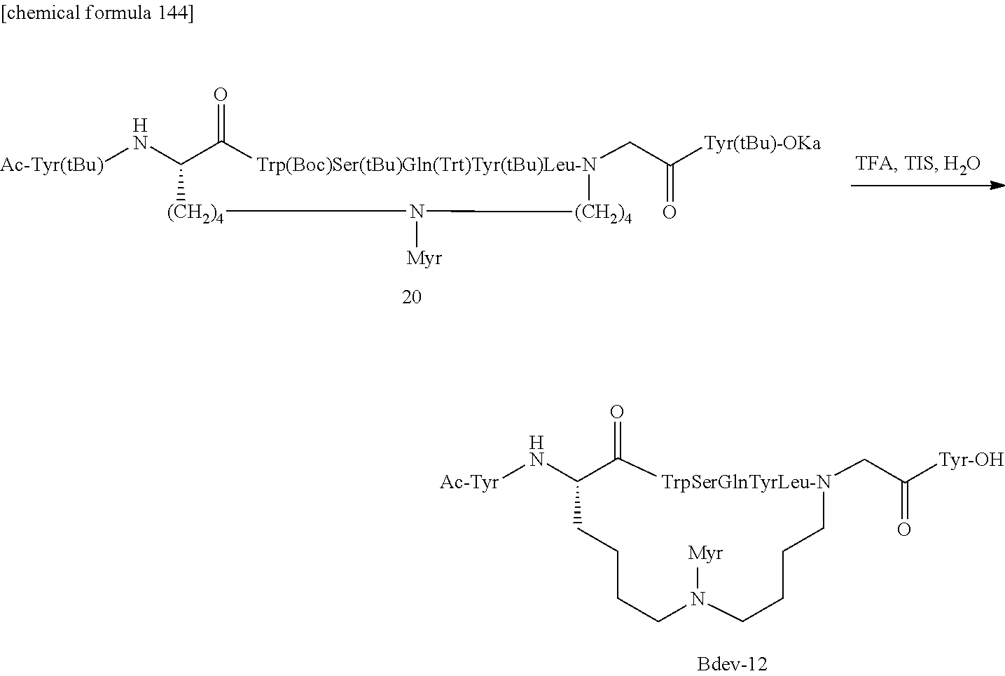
[Trp(Boc)Ser(tBu)Gln(Trt)Tyr(tBu)Leu-N]1(CC([Tyr(tBu)-OKa])=O)[(CH2)4]N([Myr])[(CH2)4]C(N[Ac-Tyr(tBu)])C1=O.[TrpSerGlnTyrLeu-N]1(CC([Tyr-OH])=O)CCCCN([Myr])CCCCC(N[Ac-Tyr])C1=O
